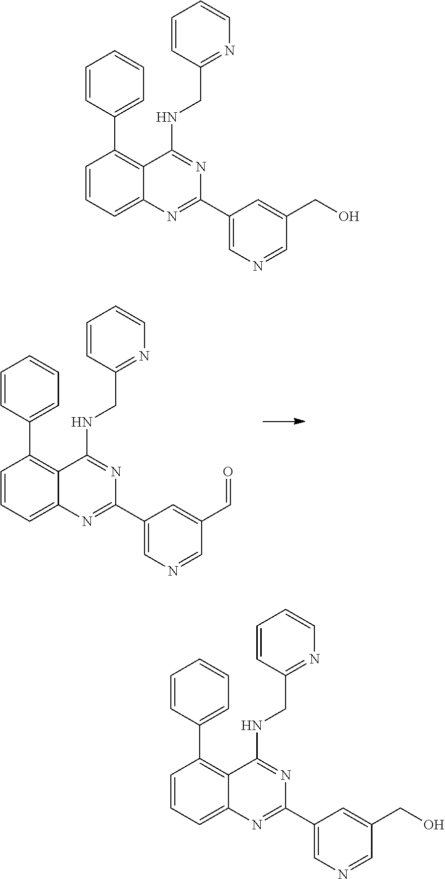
C1=CC(CNC2=NC(C3=CN=CC(C=O)=C3)=NC3=CC=CC(C4=CC=CC=C4)=C23)=NC=C1.C1=CC(CNC2=NC(C3=CN=CC(CO)=C3)=NC3=CC=CC(C4=CC=CC=C4)=C23)=NC=C1.C1=CC(CNC2=NC(C3=CN=CC(CO)=C3)=NC3=CC=CC(C4=CC=CC=C4)=C23)=NC=C1
